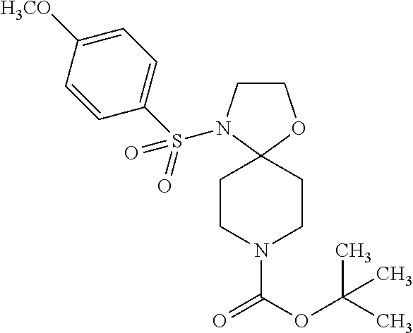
C1COC2(N1S(=O)(=O)C1=CC=C([H3CO])C=C1)CCN(C(OC(C)(C)C)=O)CC2
